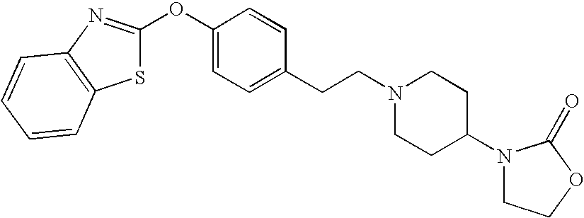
O(C1=CC=C(CCN2CCC(N3CCOC3=O)CC2)C=C1)C1=NC2=C(S1)C=CC=C2
